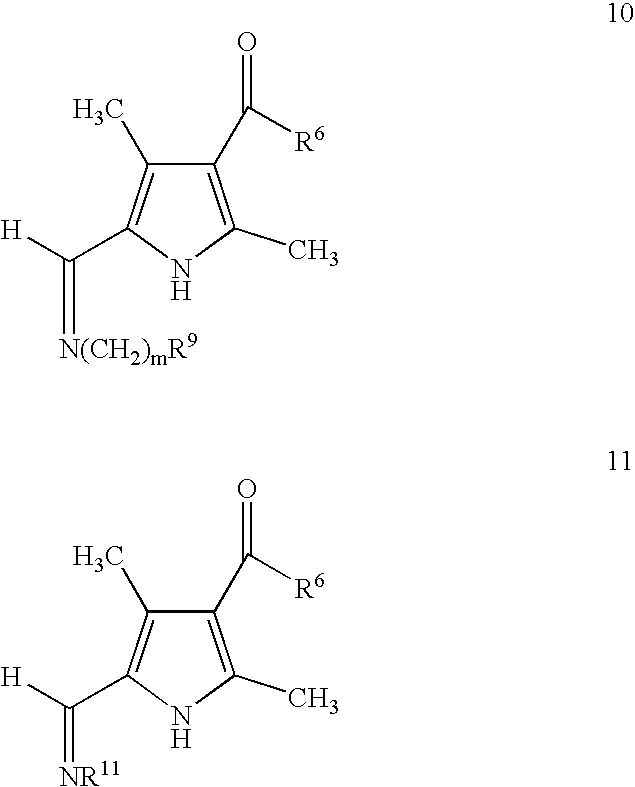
C1(C([R6])=O)=C(C)NC(C([H])=[N(CH2)mR9])=C1C.C1(C([R6])=O)=C(C)NC(C([H])=[NR11])=C1C
